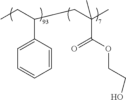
C1=CC(C(CC)CC(C)(C(=O)OCCO)C)=CC=C1
